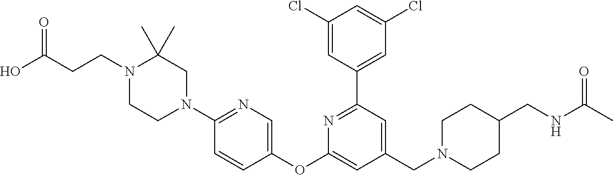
C1(Cl)=CC(C2=NC(OC3=CN=C(N4CCN(CCC(O)=O)C(C)(C)C4)C=C3)=CC(CN3CCC(CNC(C)=O)CC3)=C2)=CC(Cl)=C1
